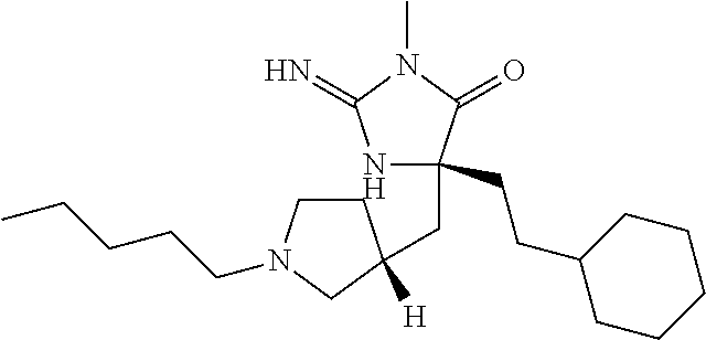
N1C(CCC2CCCCC2)(CC2([H])CCN(CCCCC)C2)C(=O)N(C)C1=N
